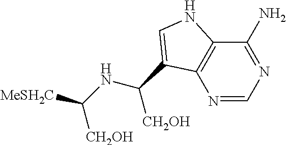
N1=CN=C(N)C2=C1C(C(NC([MeSH2C])[CH2OH])[CH2OH])=CN2
